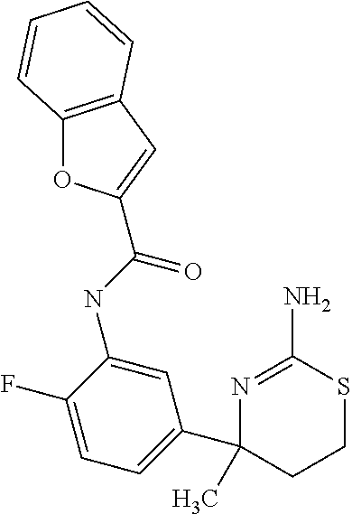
CC1(C2=CC=C(F)C(NC(=O)C3=CC4=C(O3)C=CC=C4)=C2)N=C(N)SCC1
